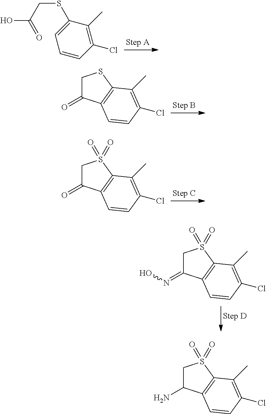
C1=CC(Cl)=C(C)C(SCC(O)=O)=C1.C1C(=O)C2=C(S1)C(C)=C(Cl)C=C2.C1C(=O)C2=C(S1(=O)=O)C(C)=C(Cl)C=C2.C1C(=NO)C2=C(S1(=O)=O)C(C)=C(Cl)C=C2.C1C(N)C2=C(S1(=O)=O)C(C)=C(Cl)C=C2
